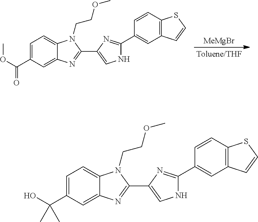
C1=C(C(O)(C)C)C=C2C(=C1)N(CCOC)C(C1=CNC(C3=CC4=C(C=C3)SC=C4)=N1)=N2.C1=C(C(OC)=O)C=C2C(=C1)N(CCOC)C(C1=CNC(C3=CC4=C(C=C3)SC=C4)=N1)=N2.[MeMgBr]
